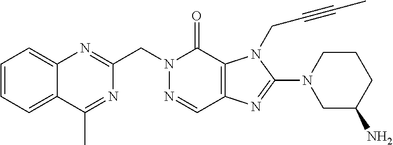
C12=CC=CC=C1N=C(CN1N=CC3=C(C1=O)N(CC#CC)C(N1CC(N)CCC1)=N3)N=C2C
